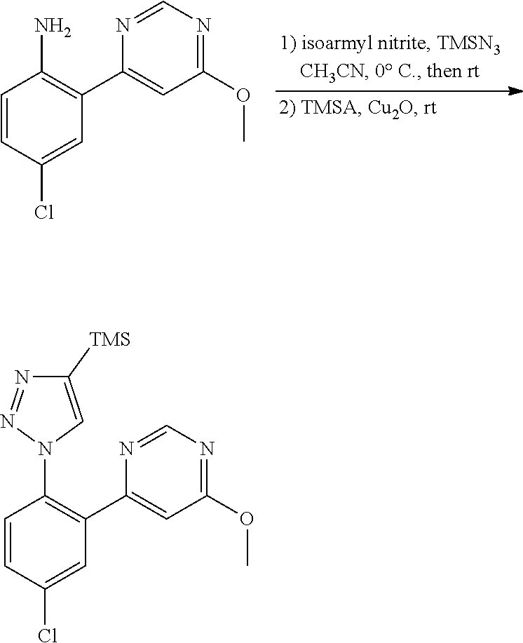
C1=CC(Cl)=CC(C2=CC(OC)=NC=N2)=C1N.C1=CC(Cl)=CC(C2=CC(OC)=NC=N2)=C1N1C=C([TMS])N=N1
